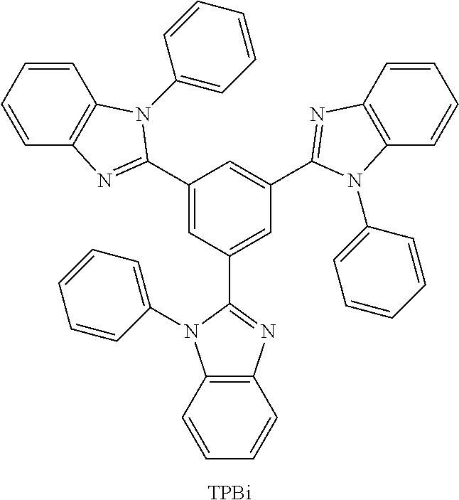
C1(C2=NC3=C(N2C2=CC=CC=C2)C=CC=C3)=CC(C2=NC3=C(N2C2=CC=CC=C2)C=CC=C3)=CC(C2=NC3=C(N2C2=CC=CC=C2)C=CC=C3)=C1.[TPBi]
